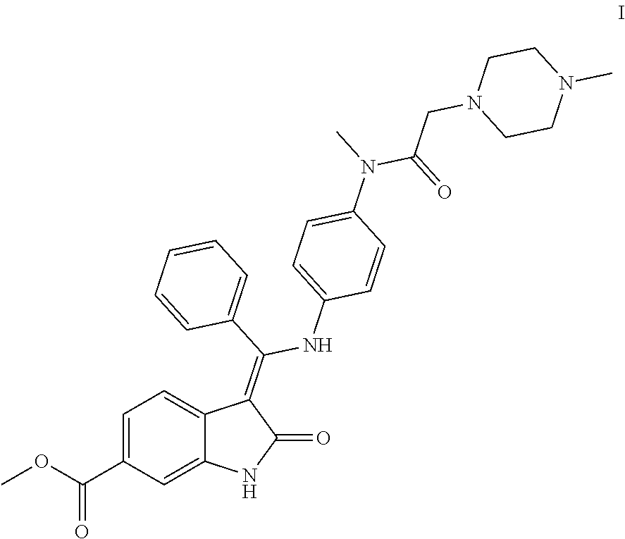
C1=C(C(OC)=O)C=C2C(=C1)C(=C(C1=CC=CC=C1)NC1=CC=C(N(C)C(=O)CN3CCN(C)CC3)C=C1)C(=O)N2
